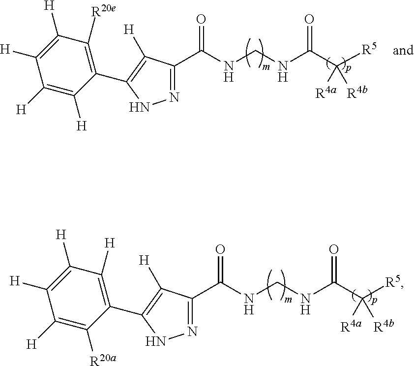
N1=C(C(NCNC(C([R5])([R4a])[R4b])=O)=O)C([H])=C(C2=C([R20e])C([H])=C([H])C([H])=C2[H])N1.N1=C(C(NCNC(C([R5])([R4a])[R4b])=O)=O)C([H])=C(C2=C([H])C([H])=C([H])C([H])=C2[R20a])N1
